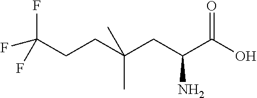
OC(C(CC(CCC(F)(F)F)(C)C)N)=O
